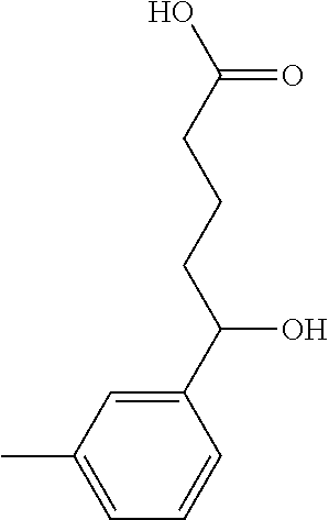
C1(C(CCCC(O)=O)O)=CC(C)=CC=C1
